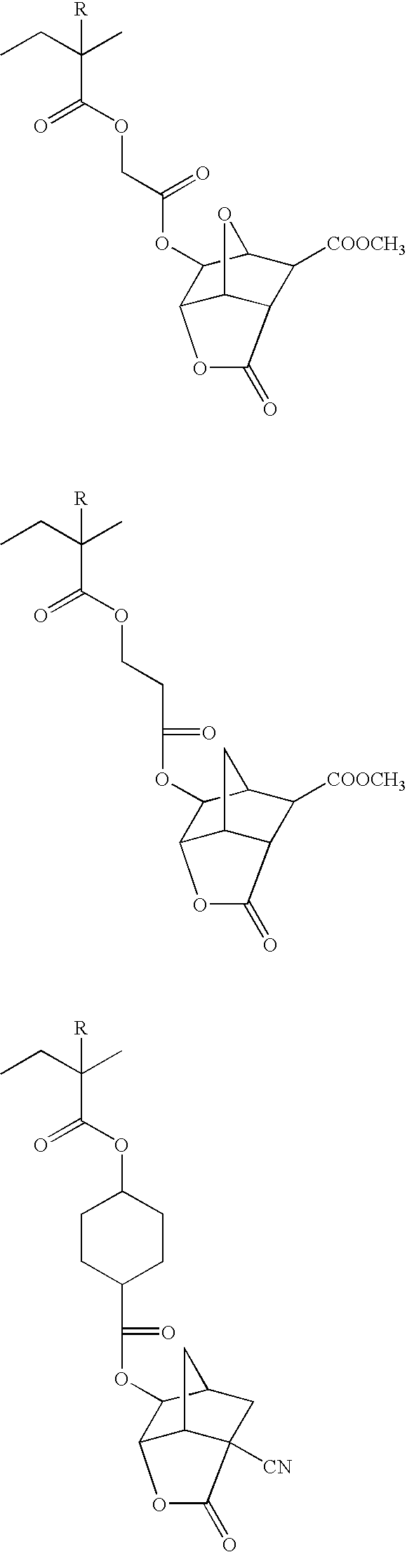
CCC(C)(C(=O)OCC(OC1C2C3C(C([COOCH3])C1O3)C(=O)O2)=O)[R].CCC(C)(C(=O)OCCC(OC1C2C3C(C([COOCH3])C1C3)C(=O)O2)=O)[R].CCC(C)(C(=O)OC1CCC(C(=O)OC2C3C4C([CN])(CC2C4)C(=O)O3)CC1)[R]
